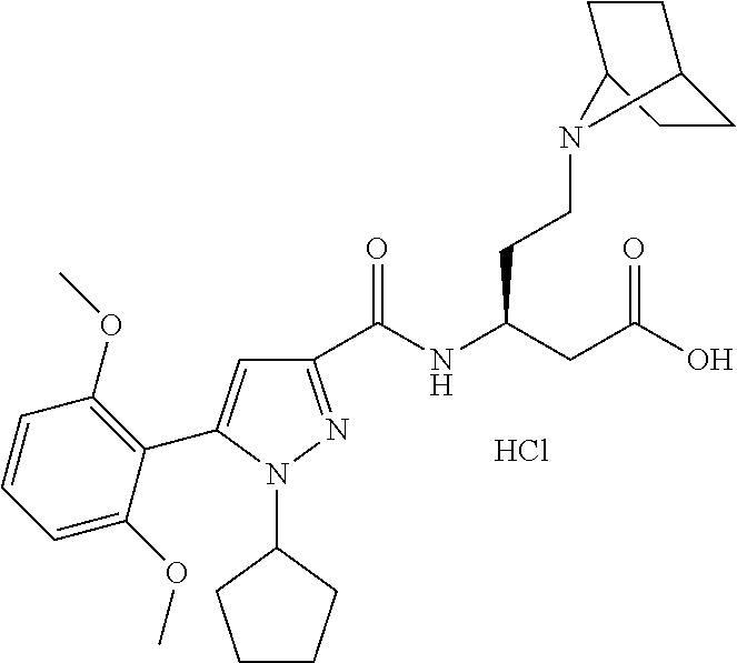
C1(C(NC(CC(O)=O)CCN2C3CCC2CC3)=O)=NN(C2CCCC2)C(C2=C(OC)C=CC=C2OC)=C1.Cl
